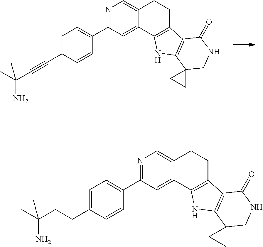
N1=C(C2=CC=C(C#CC(C)(N)C)C=C2)C=C2C(=C1)CCC1=C2NC2=C1C(=O)NCC21CC1.N1=C(C2=CC=C(CCC(C)(N)C)C=C2)C=C2C(=C1)CCC1=C2NC2=C1C(=O)NCC21CC1
